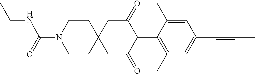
C1CN(C(=O)NCC)CCC12CC(=O)C(C1=C(C)C=C(C#CC)C=C1C)C(=O)C2
